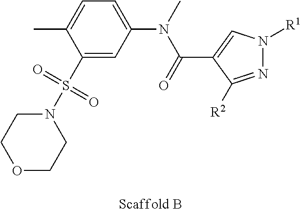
O1CCN(S(C2=CC(N(C(=O)C3=CN([R1])N=C3[R2])C)=CC=C2C)(=O)=O)CC1
